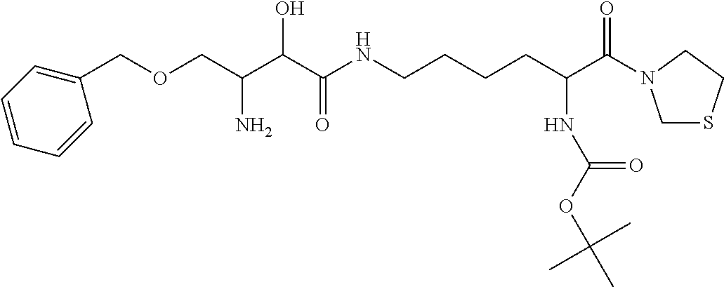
C(C(C(C(NCCCCC(C(=O)N1CSCC1)NC(OC(C)(C)C)=O)=O)O)N)OCC1=CC=CC=C1
